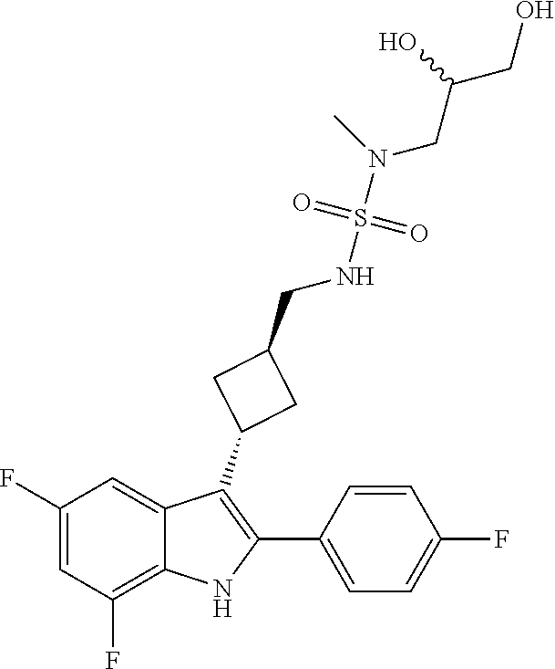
C1(F)=CC(F)=C2C(=C1)C(C1CC(CNS(N(CC(CO)O)C)(=O)=O)C1)=C(C1=CC=C(F)C=C1)N2
